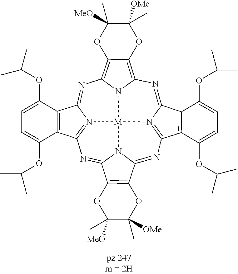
N1=C2N3=C(C4=C2C(OC(C)C)=CC=C4OC(C)C)N=C2N4C(=NC5=N6C(=NC7=C8C(=C1N7[M]346)OC([OMe])(C)C(C)([MeO])O8)C1=C5C(OC(C)C)=CC=C1OC(C)C)C1=C2OC([OMe])(C)C([MeO])(C)O1
